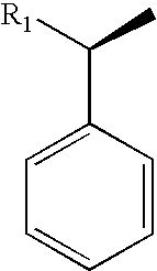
C1=CC=CC(C([R1])C)=C1
